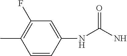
C1=CC(NC(N)=O)=CC(F)=C1C
